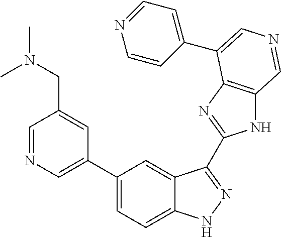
C1(C2=CN=CC(CN(C)C)=C2)=CC=C2C(=C1)C(C1=NC3=C(N1)C=NC=C3C1=CC=NC=C1)=NN2
